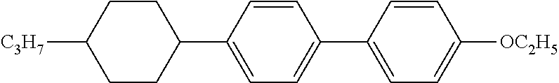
C1CC(C2=CC=C(C3=CC=C([OC2H5])C=C3)C=C2)CCC1[C3H7]
